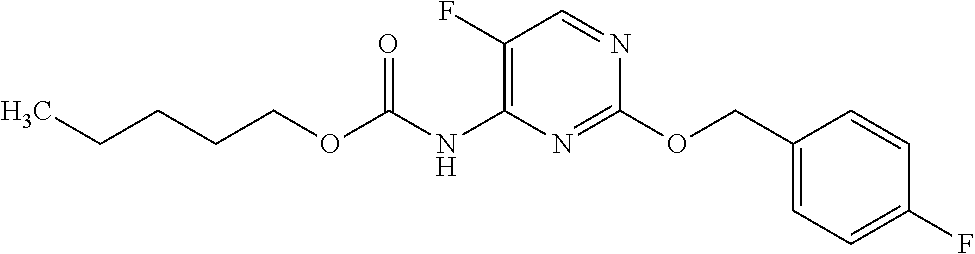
C1(F)=C(NC(OCCCCC)=O)N=C(OCC2=CC=C(F)C=C2)N=C1
